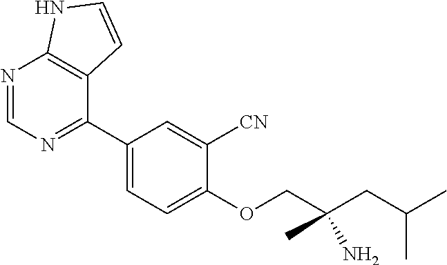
C1(OCC(CC(C)C)(C)N)=CC=C(C2=NC=NC3=C2C=CN3)C=C1[CN]
